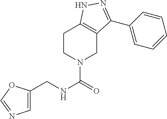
C(NC(=O)N1CC2=C(CC1)NN=C2C1=CC=CC=C1)C1=CN=CO1
